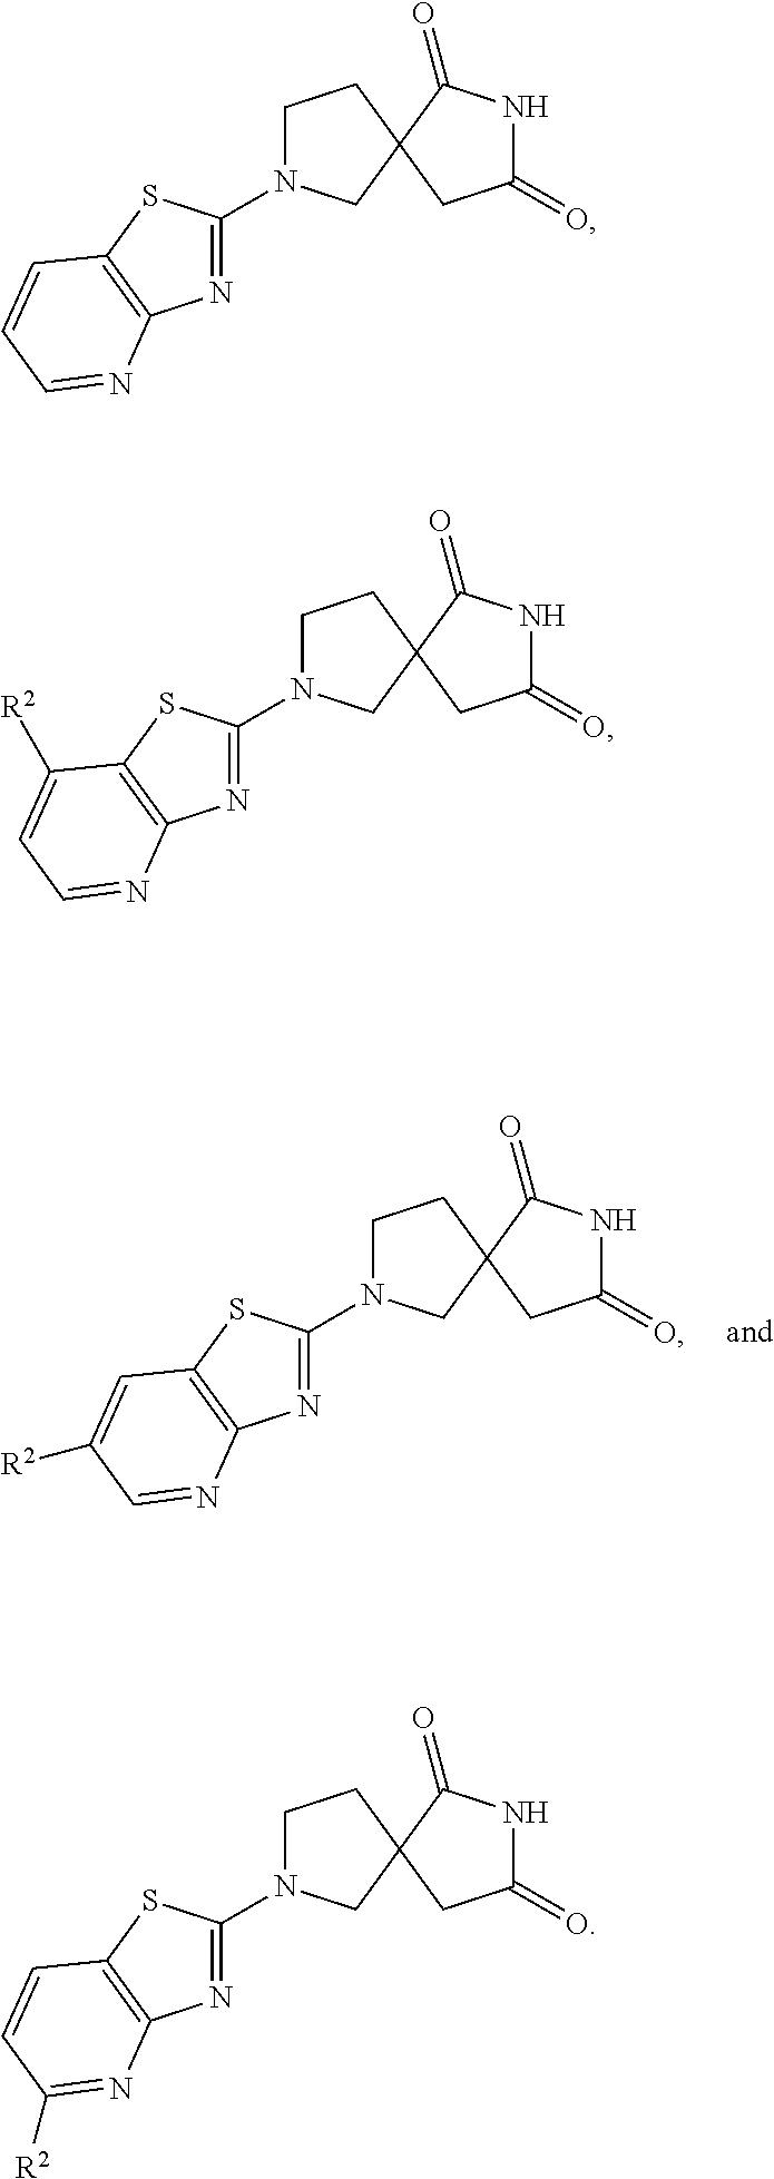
C1(=O)NC(=O)C2(C1)CCN(C1=NC3=C(S1)C=C([R2])C=N3)C2.C1(=O)NC(=O)C2(C1)CCN(C1=NC3=C(S1)C=CC=N3)C2.C1(=O)NC(=O)C2(C1)CCN(C1=NC3=C(S1)C([R2])=CC=N3)C2.C1(=O)NC(=O)C2(C1)CCN(C1=NC3=C(S1)C=CC([R2])=N3)C2
